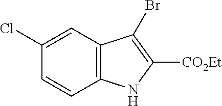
C1(Cl)=CC2=C(C=C1)NC([CO2Et])=C2Br
